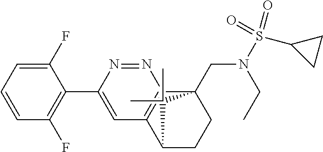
C1(F)=CC=CC(F)=C1C1=CC2=C(N=N1)C1(CN(S(C3CC3)(=O)=O)CC)CCC2C1(C)C
